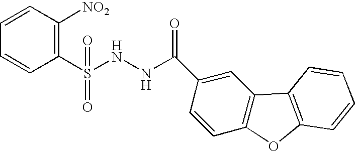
C1=CC([NO2])=C(S(=O)(NNC(=O)C2=CC3=C(C=C2)OC2=C3C=CC=C2)=O)C=C1
